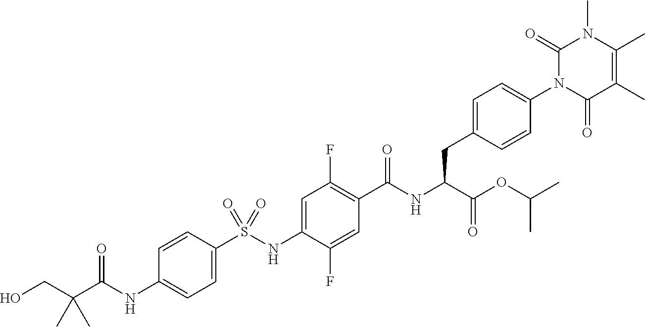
C1=C(S(NC2=CC(F)=C(C(NC(C(=O)OC(C)C)CC3=CC=C(N4C(=O)C(C)=C(C)N(C)C4=O)C=C3)=O)C=C2F)(=O)=O)C=CC(NC(C(CO)(C)C)=O)=C1
